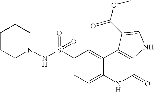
C1(S(=O)(=O)NN2CCCCC2)=CC=C2C(=C1)C1=C(C(=O)N2)NC=C1C(=O)OC
